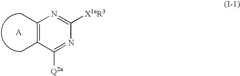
C1(C)=C(C)C([Q2a])=NC([X1aR3])=N1
